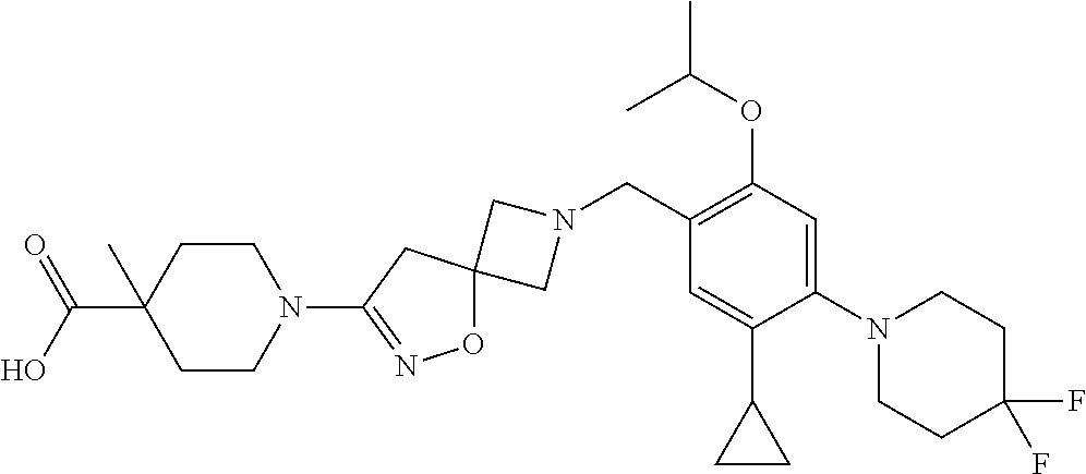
C1N(CC2=C(OC(C)C)C=C(N3CCC(F)(F)CC3)C(C3CC3)=C2)CC12ON=C(N1CCC(C(=O)O)(C)CC1)C2
